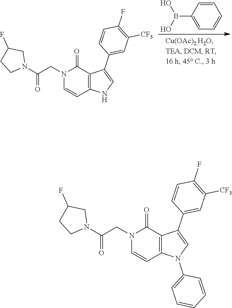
C1=CC(B(O)O)=CC=C1.C(CN1C=CC2=C(C1=O)C(C1=CC([CF3])=C(F)C=C1)=CN2)(N1CC(F)CC1)=O.C(CN1C=CC2=C(C1=O)C(C1=CC([CF3])=C(F)C=C1)=CN2C1=CC=CC=C1)(N1CC(F)CC1)=O
